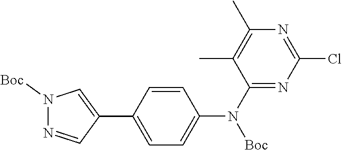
N1=CC(C2=CC=C(N(C3=NC(Cl)=NC(C)=C3C)[Boc])C=C2)=CN1[Boc]
